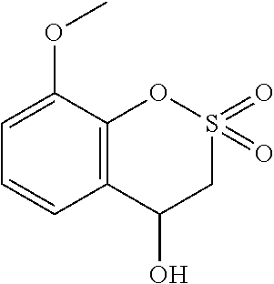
C1=CC2=C(C(OC)=C1)OS(=O)(=O)CC2O
